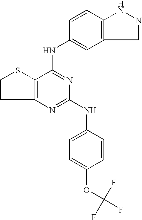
C12=C(C(NC3=CC4=C(C=C3)NN=C4)=NC(NC3=CC=C(OC(F)(F)F)C=C3)=N1)SC=C2
